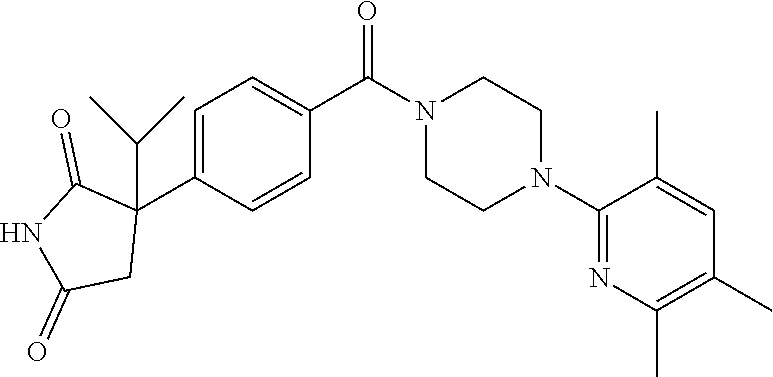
C1=C(C2(C(C)C)C(=O)NC(=O)C2)C=CC(C(N2CCN(C3=NC(C)=C(C)C=C3C)CC2)=O)=C1
